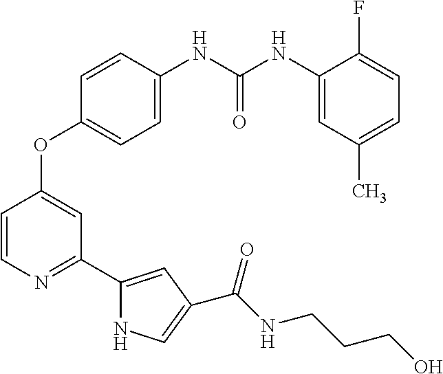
C1=C(NC(NC2=CC(C)=CC=C2F)=O)C=CC(OC2=CC(C3=CC(C(NCCCO)=O)=CN3)=NC=C2)=C1
